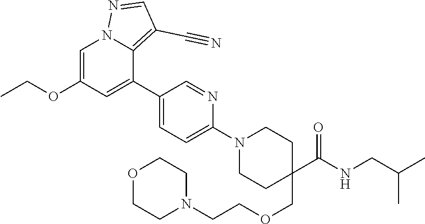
C1=C(OCC)C=C(C2=CC=C(N3CCC(C(NCC(C)C)=O)(COCCN4CCOCC4)CC3)N=C2)C2=C(C#N)C=NN12
